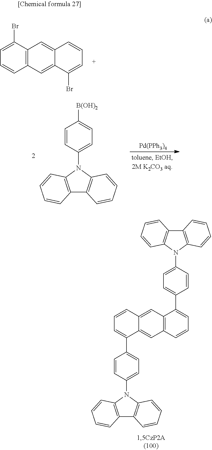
C12=CC3=C(C=C1C(Br)=CC=C2)C=CC=C3Br.C12=C(N(C3=CC=C([B(OH)2])C=C3)C3=C1C=CC=C3)C=CC=C2.[Pd(PPh3)4].C12=C(N(C3=CC=C(C4=CC=CC5=C4C=C4C(=C5)C(C5=CC=C(N6C7=C(C8=C6C=CC=C8)C=CC=C7)C=C5)=CC=C4)C=C3)C3=C1C=CC=C3)C=CC=C2
